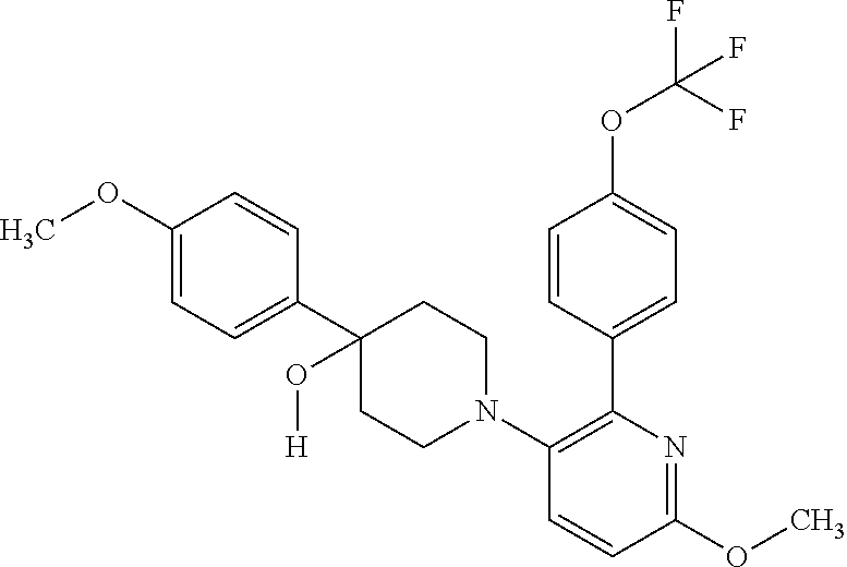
C1(N2CCC(C3=CC=C(OC)C=C3)(O[H])CC2)=C(C2=CC=C(OC(F)(F)F)C=C2)N=C(OC)C=C1
